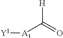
[H]C(=O)[A1][Y1]
